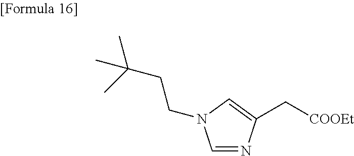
C1=NC(C[COOEt])=CN1CCC(C)(C)C
